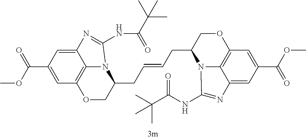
C1=C(C(OC)=O)C=C2C3=C1OCC(CC=CCC1COC4=C5N1C(NC(=O)C(C)(C)C)=NC5=CC(C(=O)OC)=C4)N3C(NC(C(C)(C)C)=O)=N2
